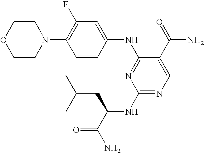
C1(F)=C(N2CCOCC2)C=CC(NC2=NC(NC(C(N)=O)CC(C)C)=NC=C2C(=O)N)=C1
